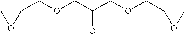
C(OCC(COCC1OC1)O)C1CO1
